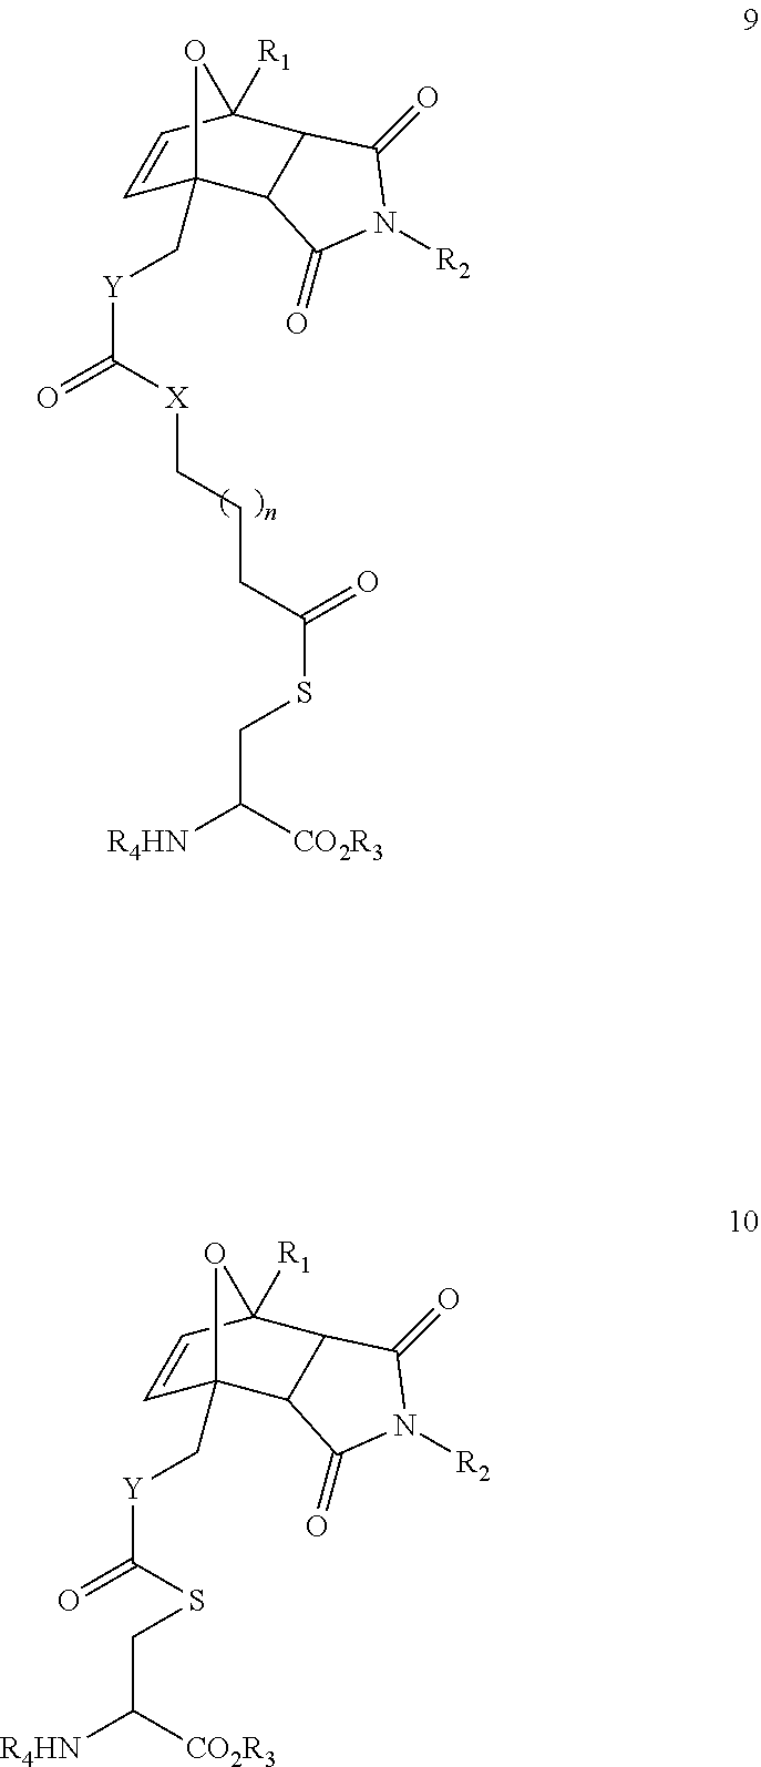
C(C([CO2R3])[R4HN])SC(=O)CCC[X]C([Y]CC12C=CC([R1])(C3C1C(=O)N([R2])C3=O)O2)=O.C(C([CO2R3])[R4HN])SC([Y]CC12C=CC([R1])(C3C1C(=O)N([R2])C3=O)O2)=O
